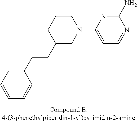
C1(CCC2CN(C3=CC=NC(N)=N3)CCC2)=CC=CC=C1
